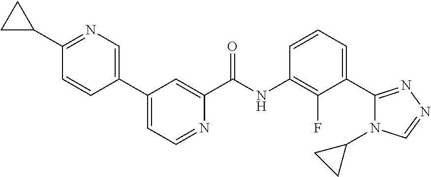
C1(C2=CN=C(C3CC3)C=C2)=CC=NC(C(NC2=C(F)C(C3=NN=CN3C3CC3)=CC=C2)=O)=C1
